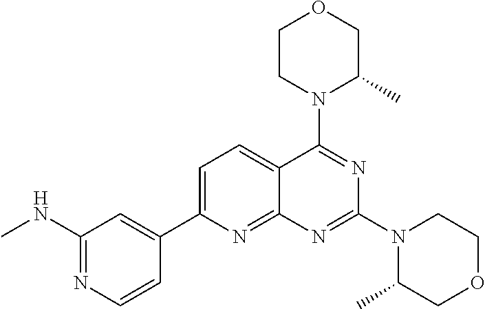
C1=C(C2=CC(NC)=NC=C2)N=C2C(=C1)C(N1C(C)COCC1)=NC(N1C(C)COCC1)=N2
